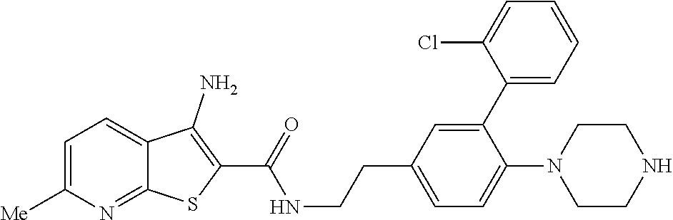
C1=C([Me])N=C2C(=C1)C(N)=C(C(=O)NCCC1=CC=C(N3CCNCC3)C(C3=CC=CC=C3Cl)=C1)S2
